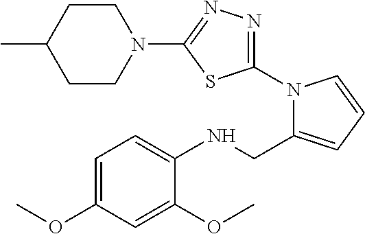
C1=C(OC)C=C(OC)C(NCC2=CC=CN2C2=NN=C(N3CCC(C)CC3)S2)=C1
